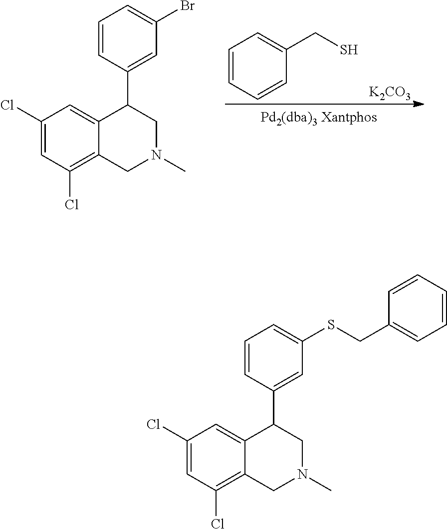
C1=CC=CC(CS)=C1.[K2CO3].C1=CC=C(Br)C=C1C1C2=CC(Cl)=CC(Cl)=C2CN(C)C1.C1=CC=C(SCC2=CC=CC=C2)C=C1C1C2=CC(Cl)=CC(Cl)=C2CN(C)C1
